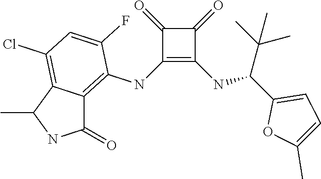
C1(NC2=C3C(=C(Cl)C=C2F)C(C)NC3=O)=C(NC(C2=CC=C(C)O2)C(C)(C)C)C(=O)C1=O
